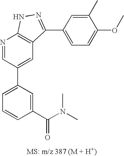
N1=CC(C2=CC=CC(C(N(C)C)=O)=C2)=CC2=C1NN=C2C1=CC=C(OC)C(C)=C1
